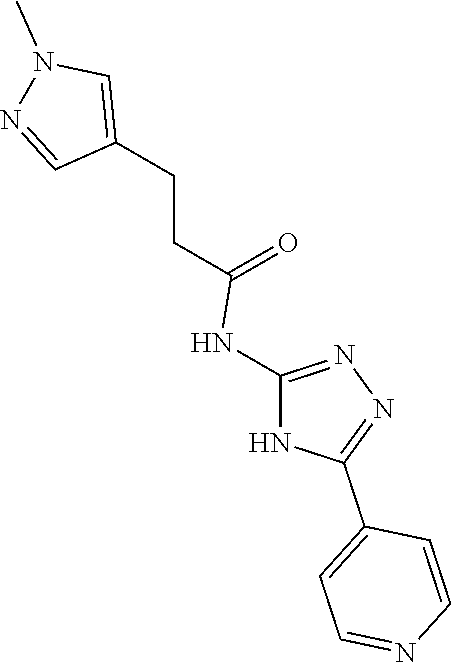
C1(CCC(=O)NC2=NN=C(C3=CC=NC=C3)N2)=CN(C)N=C1
